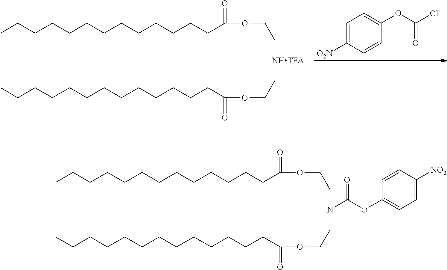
CCCCCCCCCCCCCC(OCC[NHTFA]CCOC(CCCCCCCCCCCCC)=O)=O.C1=C([O2N])C=CC(OC(Cl)=O)=C1.CCCCCCCCCCCCCC(OCCN(CCOC(CCCCCCCCCCCCC)=O)C(OC1=CC=C([NO2])C=C1)=O)=O
